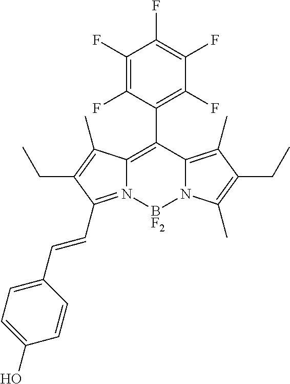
C12=C(C3=C(F)C(F)=C(F)C(F)=C3F)C3=C(C)C(CC)=C(C)N3[BF2]N1=C(C=CC1=CC=C(O)C=C1)C(CC)=C2C
